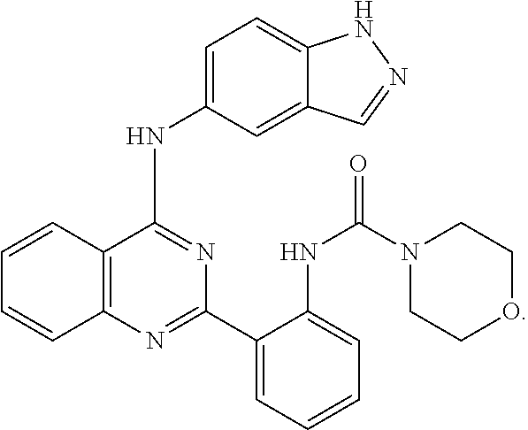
C12=C(N=C(C3=CC=CC=C3NC(N3CCOCC3)=O)N=C1NC1=CC=C3C(=C1)C=NN3)C=CC=C2
